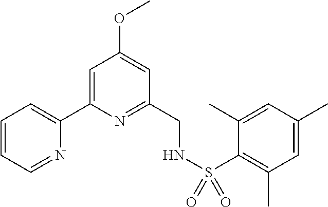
C1=CC=NC(C2=CC(OC)=CC(CNS(C3=C(C)C=C(C)C=C3C)(=O)=O)=N2)=C1
